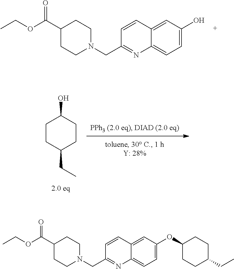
C1=C(O)C=C2C(=C1)N=C(CN1CCC(C(OCC)=O)CC1)C=C2.C1CC(CC)CCC1O.C1=C(OC2CCC(CC)CC2)C=C2C(=C1)N=C(CN1CCC(C(OCC)=O)CC1)C=C2
